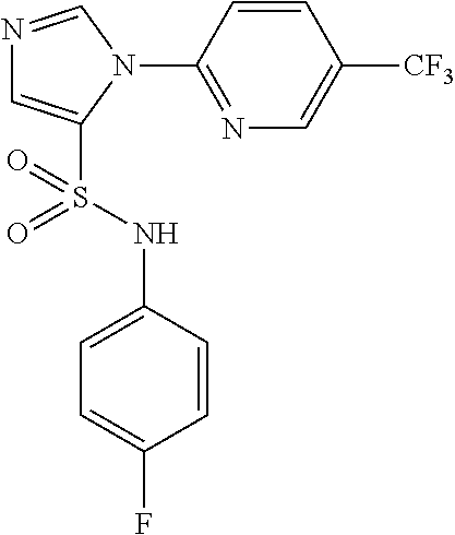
N1=CN(C2=NC=C([CF3])C=C2)C(S(NC2=CC=C(F)C=C2)(=O)=O)=C1
